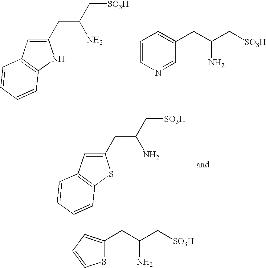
C1(CC(C[SO3H])N)=CC2=C(N1)C=CC=C2.C1=CN=CC(CC(C[SO3H])N)=C1.C1(CC(C[SO3H])N)=CC2=C(S1)C=CC=C2.S1C(CC(N)C[SO3H])=CC=C1
